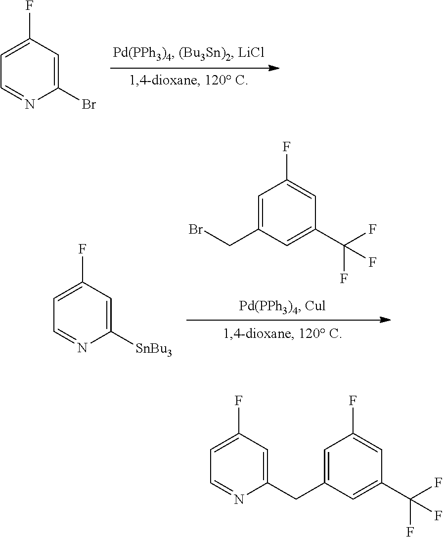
C1=C(F)C=C(Br)N=C1.C1=C(CBr)C=C(C(F)(F)F)C=C1F.C1=C(F)C=C([SnBu3])N=C1.C1=C(F)C=C(CC2=CC(F)=CC(C(F)(F)F)=C2)N=C1
